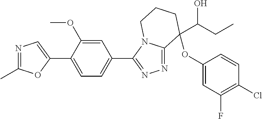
N1=C(C)OC(C2=CC=C(C3=NN=C4N3CCCC4(C(CC)O)OC3=CC(F)=C(Cl)C=C3)C=C2OC)=C1
